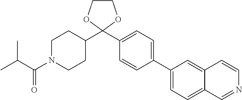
C1(C2=CC=C(C3(C4CCN(C(C(C)C)=O)CC4)OCCO3)C=C2)=CC=C2C(=C1)C=CN=C2
